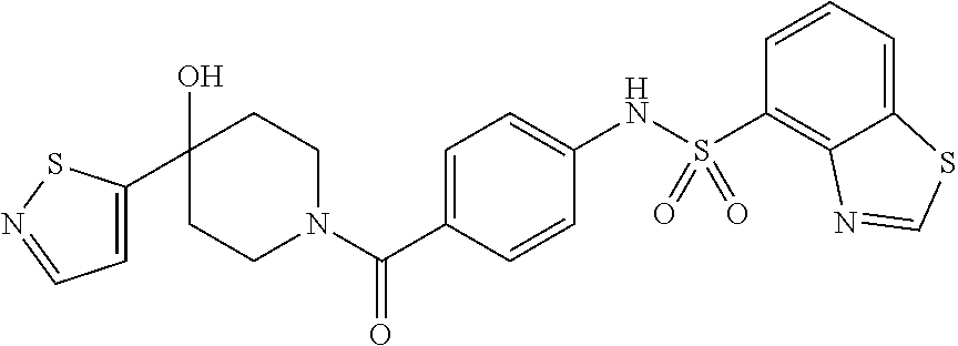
C1(O)(C2=CC=NS2)CCN(C(C2=CC=C(NS(C3=C4C(=CC=C3)SC=N4)(=O)=O)C=C2)=O)CC1
